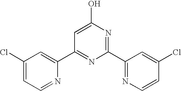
C1=C(O)N=C(C2=NC=CC(Cl)=C2)N=C1C1=CC(Cl)=CC=N1
